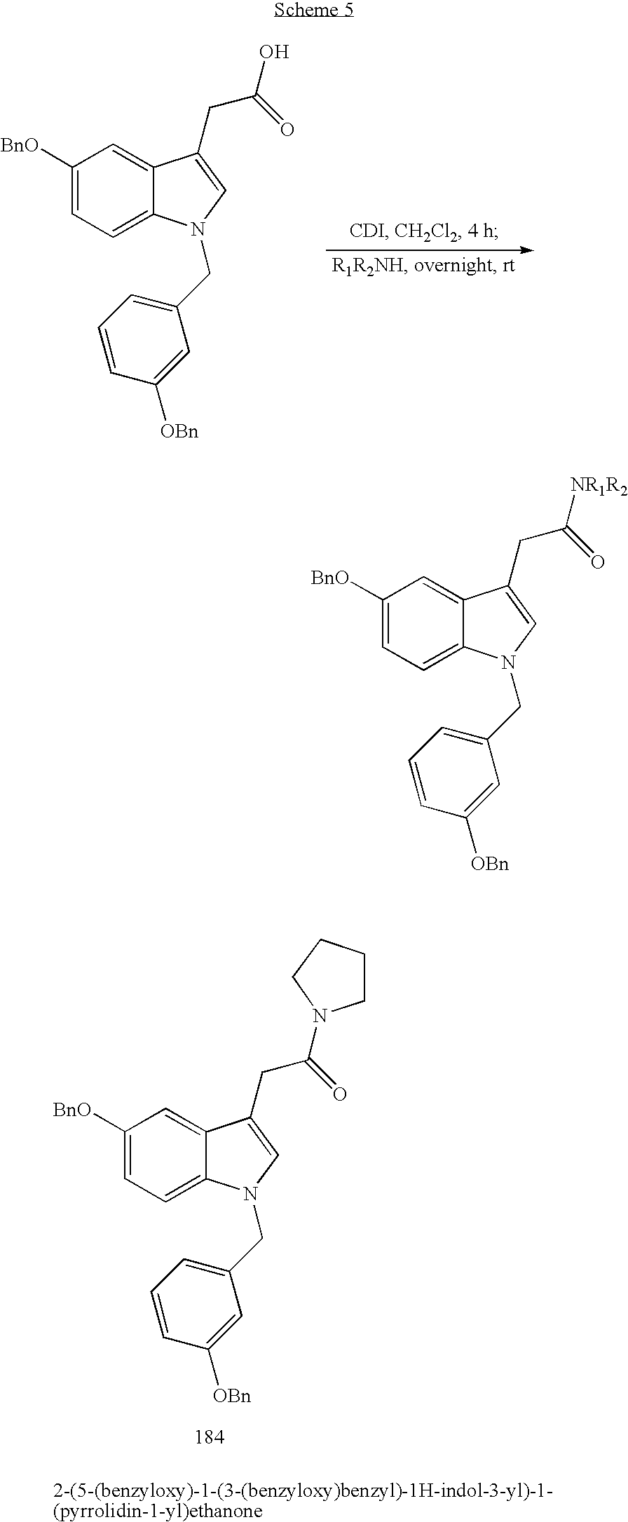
C1=C2C(=CC([BnO])=C1)C(CC([NR1R2])=O)=CN2CC1=CC=CC([OBn])=C1.C1=C2C(=CC([BnO])=C1)C(CC(O)=O)=CN2CC1=CC=CC([OBn])=C1.C1=C2C(=CC([BnO])=C1)C(CC(N1CCCC1)=O)=CN2CC1=CC=CC([OBn])=C1
